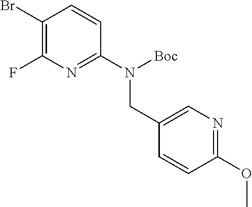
C1(Br)=C(F)N=C(N([Boc])CC2=CN=C(OC)C=C2)C=C1
